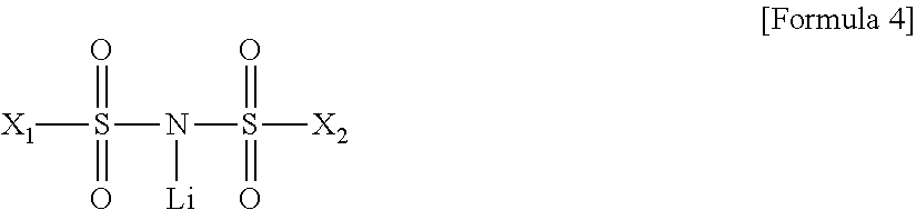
[X1]S(N(S([X2])(=O)=O)[Li])(=O)=O
